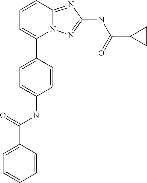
C1=CC2=NC(NC(=O)C3CC3)=NN2C(C2=CC=C(NC(C3=CC=CC=C3)=O)C=C2)=C1
